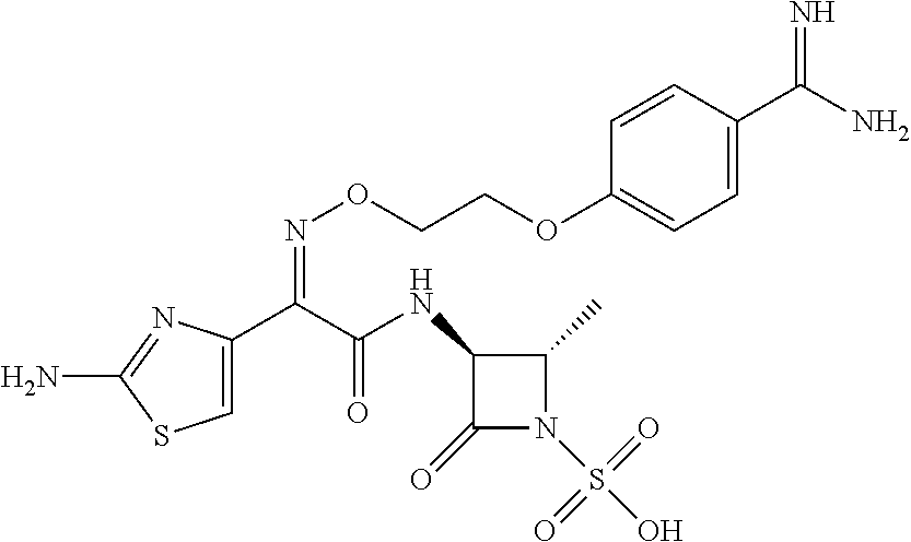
C1=C(C(C(NC2C(=O)N(S(O)(=O)=O)C2C)=O)=NOCCOC2=CC=C(C(N)=N)C=C2)N=C(N)S1
